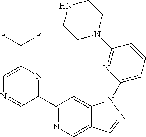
C1(C2=NC(C(F)F)=CN=C2)=NC=C2C(=C1)N(C1=CC=CC(N3CCNCC3)=N1)N=C2
